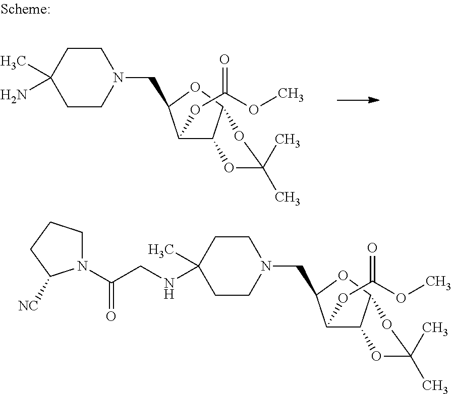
N1(CC2C(OC(OC)=O)C3C(OC(C)(C)O3)O2)CCC(C)(NCC(N2CCCC2[NC])=O)CC1.N1(CC2C(OC(OC)=O)C3C(OC(C)(C)O3)O2)CCC(C)(N)CC1
